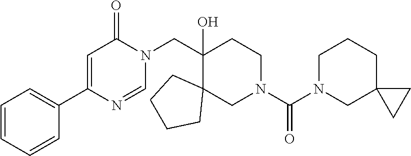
C1(CN2C(=O)C=C(C3=CC=CC=C3)N=C2)(O)C2(CN(C(N3CC4(CCC3)CC4)=O)CC1)CCCC2
